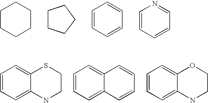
C1CCCCC1.C1CCCC1.C1=CC=CC=C1.C1=CC=CC=N1.C1=CC=C2C(=C1)SCCN2.C1=CC=C2C(=C1)C=CC=C2.C1=CC=C2C(=C1)OCCN2
